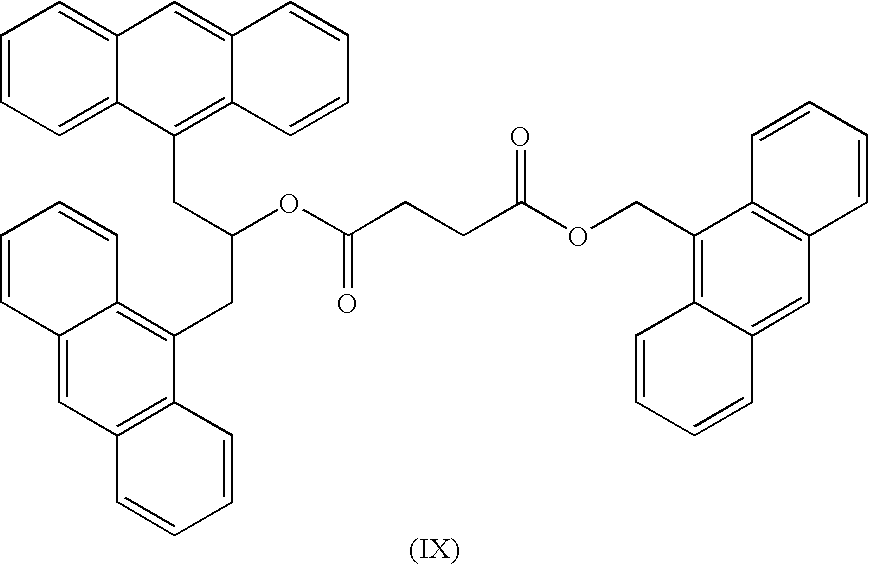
C1=CC=C2C(=C1)C=C1C(=C2CC(CC2=C3C(=CC4=C2C=CC=C4)C=CC=C3)OC(CCC(OCC2=C3C(=CC4=C2C=CC=C4)C=CC=C3)=O)=O)C=CC=C1
